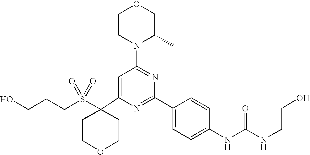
C1(C2(S(CCCO)(=O)=O)CCOCC2)=CC(N2C(C)COCC2)=NC(C2=CC=C(NC(=O)NCCO)C=C2)=N1
